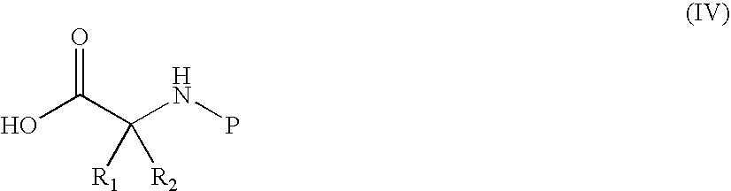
OC(C(NP)([R1])[R2])=O
